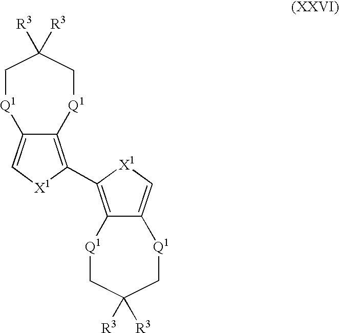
C12=C(C3=C4C(=C[X1]3)[Q1]CC([R3])([R3])C[Q1]4)[X1]C=C1[Q1]CC([R3])([R3])C[Q1]2
